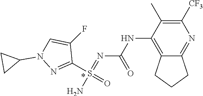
N(C1=C2C(=NC([CF3])=C1C)CCC2)C(N=S(N)(C1=NN(C2CC2)C=C1F)=O)=O
